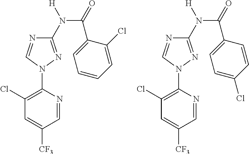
C1(N(C(C2=CC=CC=C2Cl)=O)[H])=NN(C2=C(Cl)C=C([CF3])C=N2)C=N1.C1(N(C(C2=CC=C(Cl)C=C2)=O)[H])=NN(C2=C(Cl)C=C([CF3])C=N2)C=N1
